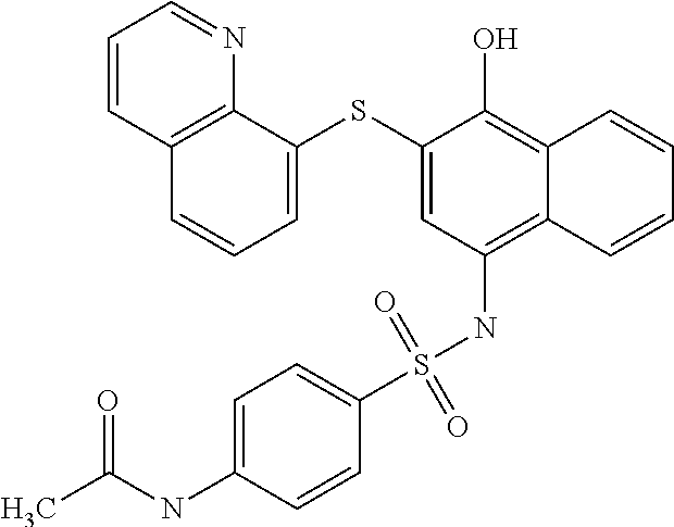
C1=C(SC2=CC=CC3=C2N=CC=C3)C(O)=C2C(=C1NS(C1=CC=C(NC(C)=O)C=C1)(=O)=O)C=CC=C2
